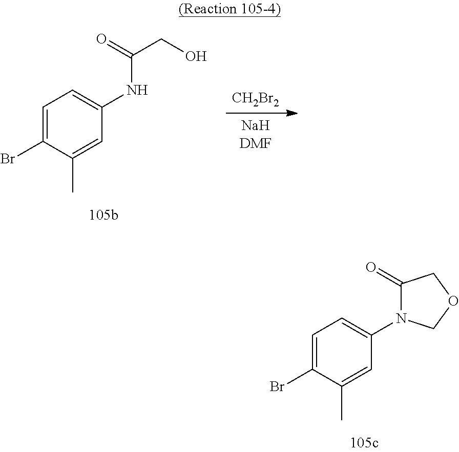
C1=C(Br)C(C)=CC(N2C(=O)COC2)=C1.C1=C(Br)C(C)=CC(NC(CO)=O)=C1.[NaHDMF].[CH2Br2]
